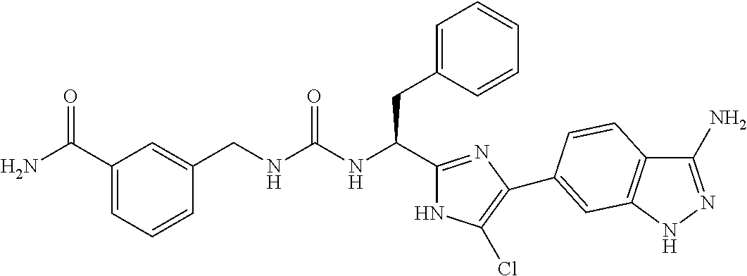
C(NC(CC1=CC=CC=C1)C1=NC(C2=CC3=C(C(N)=NN3)C=C2)=C(Cl)N1)(=O)NCC1=CC(C(N)=O)=CC=C1
